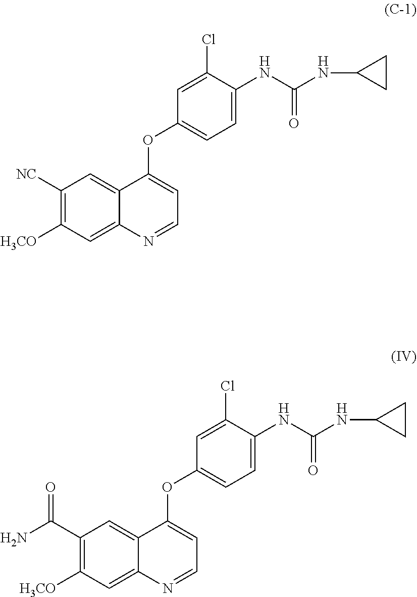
C1(Cl)=CC(OC2=CC=NC3=CC([H3CO])=C(C(N)=O)C=C23)=CC=C1NC(NC1CC1)=O.C1(Cl)=CC(OC2=CC=NC3=CC([H3CO])=C([NC])C=C23)=CC=C1NC(NC1CC1)=O
